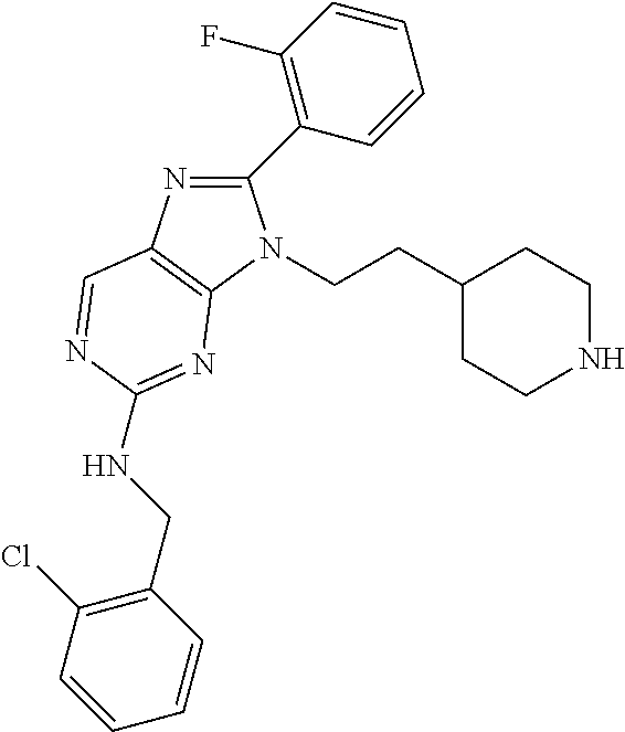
C1(C2=C(F)C=CC=C2)=NC2=C(N1CCC1CCNCC1)N=C(NCC1=C(Cl)C=CC=C1)N=C2
